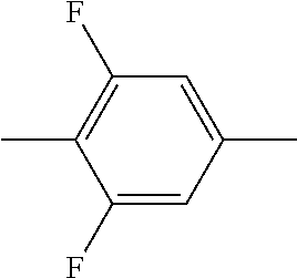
C1=C(C)C=C(F)C(C)=C1F
